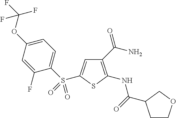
C1(C(N)=O)=C(NC(=O)C2CCOC2)SC(S(C2=CC=C(OC(F)(F)F)C=C2F)(=O)=O)=C1
